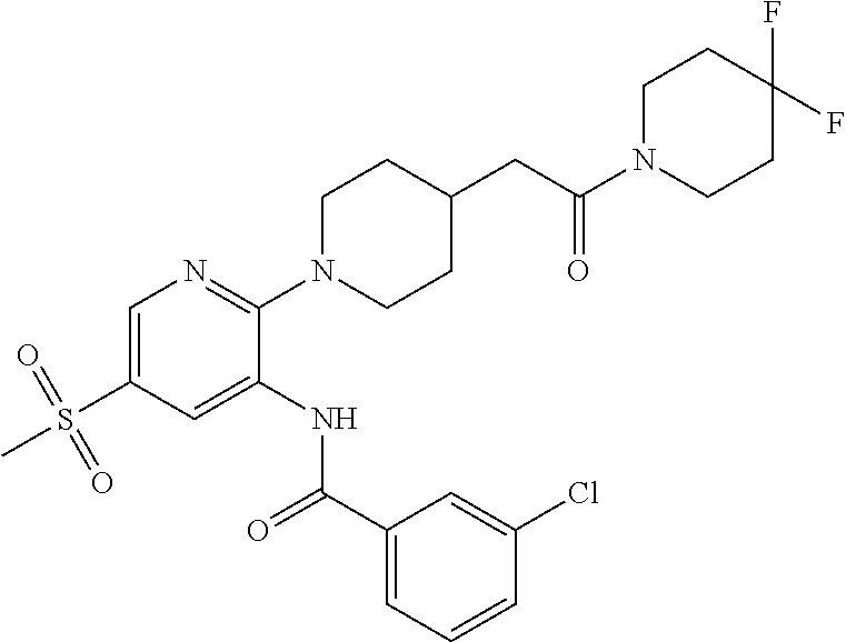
C1=C(S(=O)(=O)C)C=C(NC(C2=CC=CC(Cl)=C2)=O)C(N2CCC(CC(=O)N3CCC(F)(F)CC3)CC2)=N1
